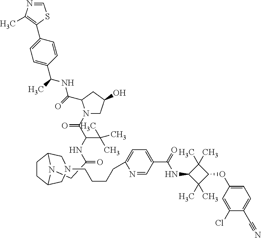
C(C(NC(C(N1CC(O)CC1C(NC(C1=CC=C(C2=C(C)N=CS2)C=C1)C)=O)=O)C(C)(C)C)=O)N1C2CCC1CN(CCCCC1=CC=C(C(NC3C(C)(C)C(OC4=CC=C(C#N)C(Cl)=C4)C3(C)C)=O)C=N1)C2
